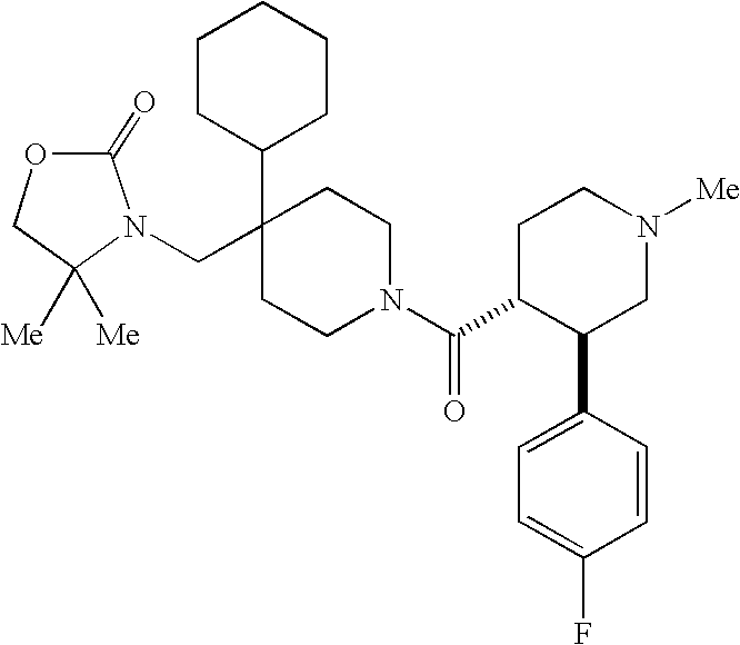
N1(CC2(C3CCCCC3)CCN(C(=O)C3C(C4=CC=C(F)C=C4)CN([Me])CC3)CC2)C([Me])([Me])COC1=O
